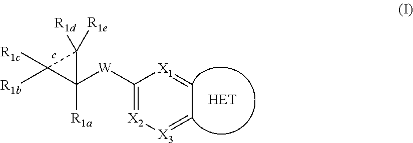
C1([R1a])([W]C2=[X2][X3]=CC=[X1]2)C([R1d])([R1e])C1([R1c])[R1b]
